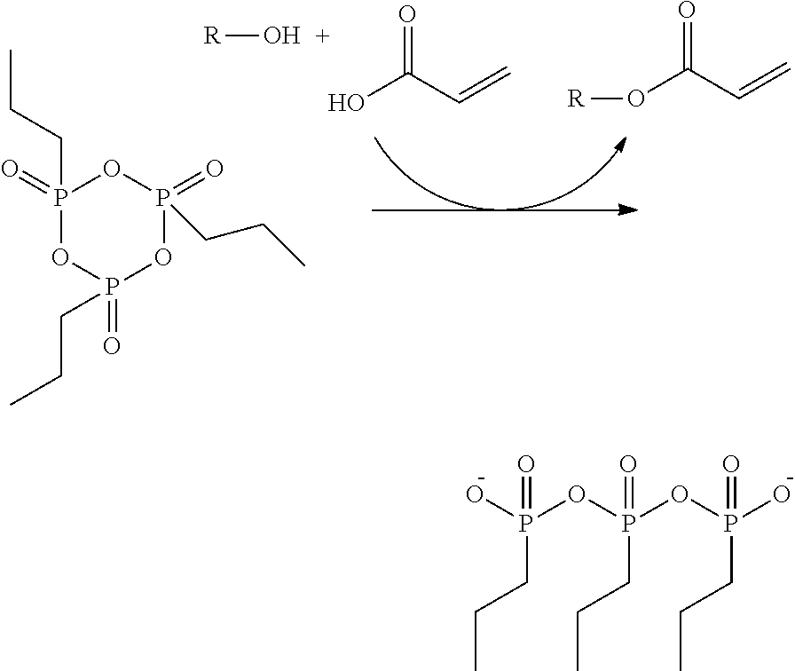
P1(CCC)(=O)OP(CCC)(=O)OP(CCC)(=O)O1.[R]O.OC(C=C)=O.C(C=C)(=O)O[R].OP(OP(OP(O)(=O)CCC)(=O)CCC)(=O)CCC
